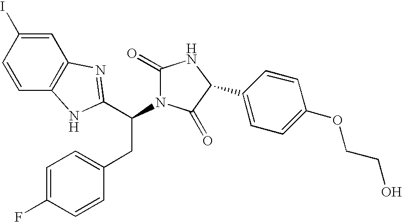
C1=C(I)C=CC2=C1N=C(C(CC1=CC=C(F)C=C1)N1C(=O)NC(C3=CC=C(OCCO)C=C3)C1=O)N2
